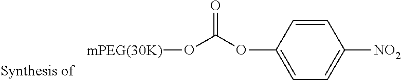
O(C(O[mPEG(30K)])=O)C1=CC=C([NO2])C=C1
